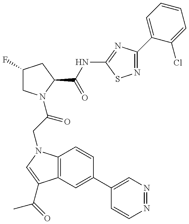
C1(F)CN(C(CN2C3=C(C(C(=O)C)=C2)C=C(C2=CN=NC=C2)C=C3)=O)C(C(NC2=NC(C3=CC=CC=C3Cl)=NS2)=O)C1
